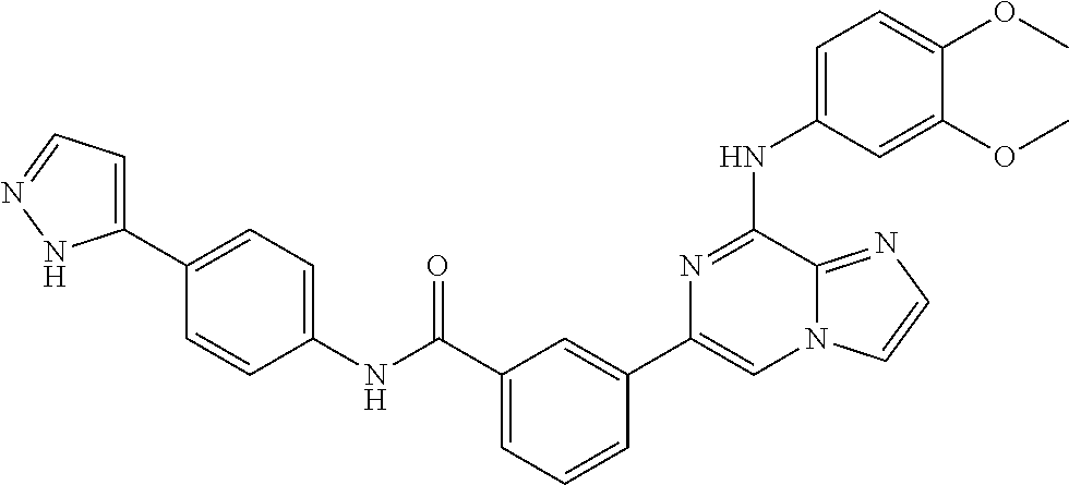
C1=C(NC2=NC(C3=CC(C(=O)NC4=CC=C(C5=CC=NN5)C=C4)=CC=C3)=CN3C2=NC=C3)C=C(OC)C(OC)=C1
